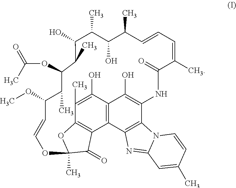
C12=C3C(O)=C(C)C4=C1C(=O)C(C)(O4)OC=CC(OC)C(C)C(OC(C)=O)C(C)C(O)C(C)C(O)C(C)C=CC=C(C)C(=O)NC(=C3O)C1=C2N=C2N1C=CC(C)=C2
